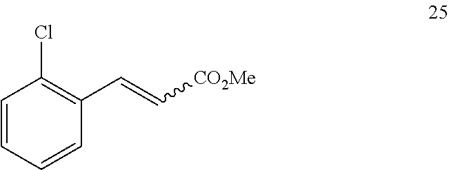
C1(C=C[CO2Me])=C(Cl)C=CC=C1
